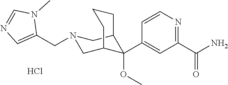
C1(C(N)=O)=NC=CC(C2(OC)C3CN(CC4=CN=CN4C)CC2CCC3)=C1.Cl
